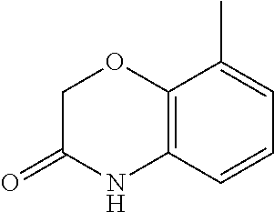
C1=CC2=C(C(C)=C1)OCC(=O)N2
